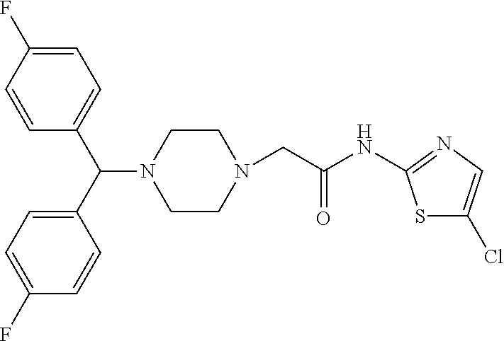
C1CN(CC(NC2=NC=C(Cl)S2)=O)CCN1C(C1=CC=C(F)C=C1)C1=CC=C(F)C=C1
